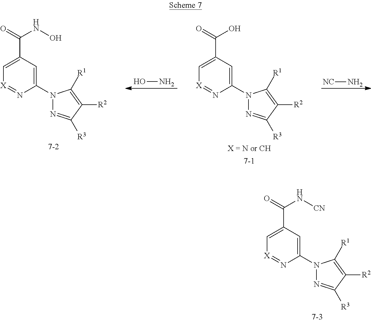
C1=C(C(=O)N[CN])C=C(N2N=C([R3])C([R2])=C2[R1])N=[X]1.ON.[NC]N.C1=C(C(=O)NO)C=C(N2N=C([R3])C([R2])=C2[R1])N=[X]1.C1=C(C(=O)O)C=C(N2N=C([R3])C([R2])=C2[R1])N=[X]1
